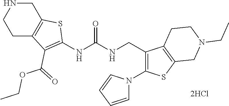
N1CC2=C(CC1)C(C(OCC)=O)=C(NC(NCC1=C(N3C=CC=C3)SC3=C1CCN(CC)C3)=O)S2
